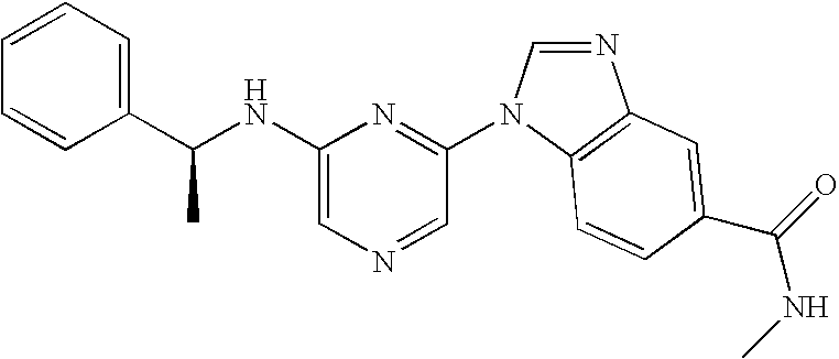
C1(NC(C2=CC=CC=C2)C)=CN=CC(N2C=NC3=C2C=CC(C(=O)NC)=C3)=N1
